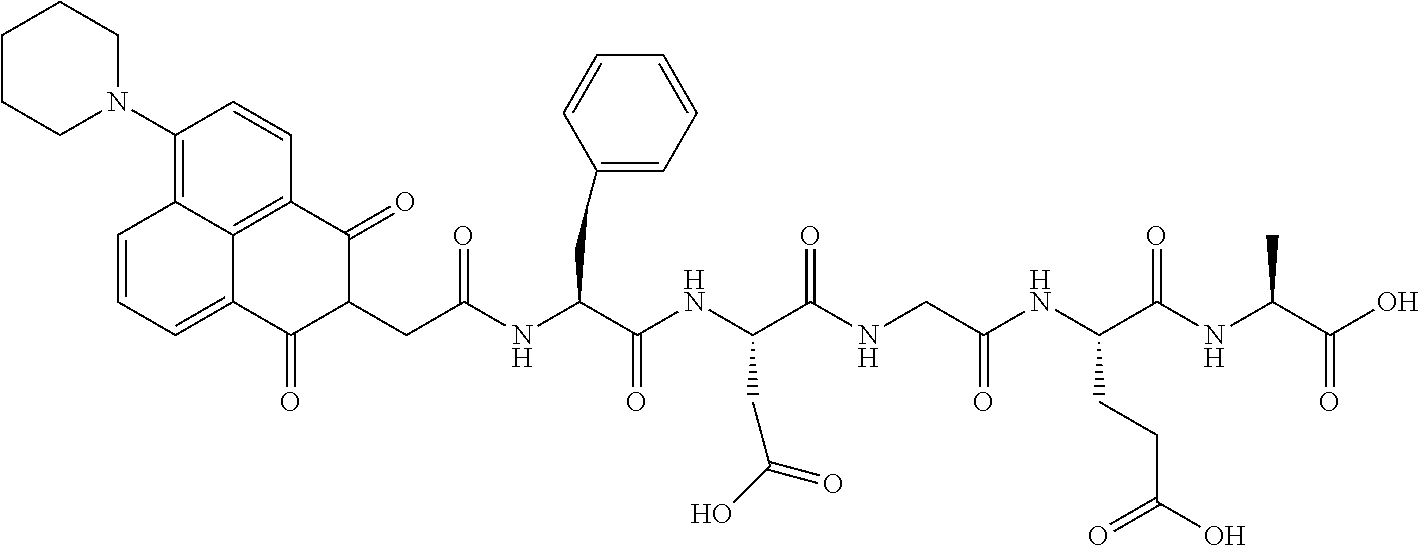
C1(N2CCCCC2)=C2C3=C(C=C1)C(=O)C(CC(NC(C(NC(C(NCC(NC(C(NC(C(O)=O)C)=O)CCC(O)=O)=O)=O)CC(O)=O)=O)CC1=CC=CC=C1)=O)C(=O)C3=CC=C2
